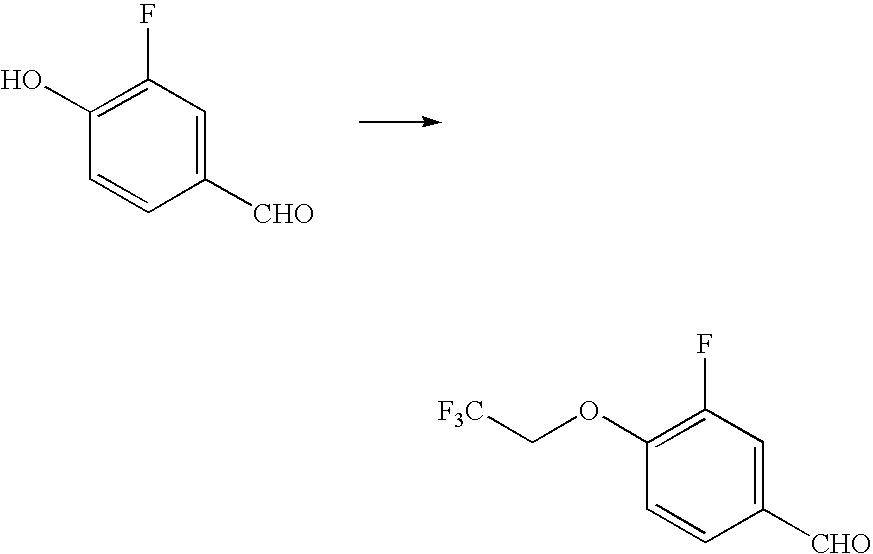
C1(F)=C(O)C=CC([CHO])=C1.C1(F)=C(OC[F3C])C=CC([CHO])=C1
